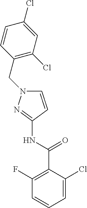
C1=C(Cl)C(C(NC2=NN(CC3=C(Cl)C=C(Cl)C=C3)C=C2)=O)=C(F)C=C1
